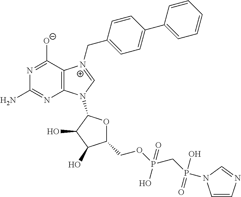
C12=C(C([O-])=NC(N)=N1)[N+](CC1=CC=C(C3=CC=CC=C3)C=C1)=CN2C1OC(COP(CP(=O)(O)N2C=CN=C2)(O)=O)C(O)C1O
